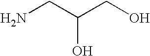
C(O)(CN)CO
